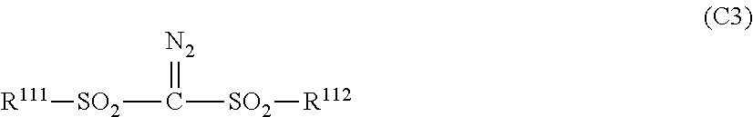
[SO2](C(=[N2])[SO2][R112])[R111]
